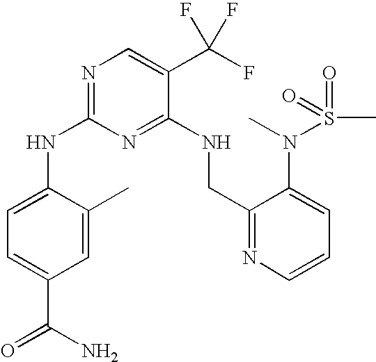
C1(NC2=NC=C(C(F)(F)F)C(NCC3=NC=CC=C3N(S(C)(=O)=O)C)=N2)=CC=C(C(N)=O)C=C1C
